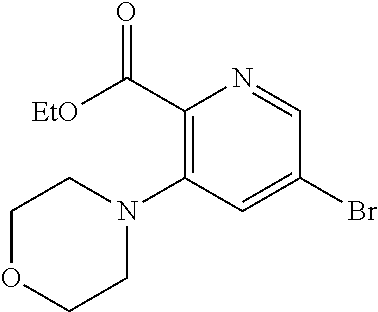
C1(C([EtO])=O)=C(N2CCOCC2)C=C(Br)C=N1
